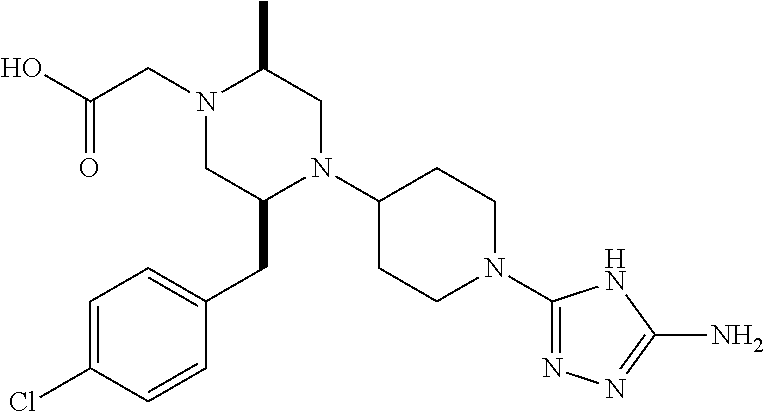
C1=C(Cl)C=CC(CC2N(C3CCN(C4=NN=C(N)N4)CC3)CC(C)N(CC(O)=O)C2)=C1
